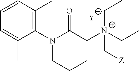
C1=C(C)C(N2C(=O)C([N+](C[Z])(CC)CC)CCC2)=C(C)C=C1.[Y]
